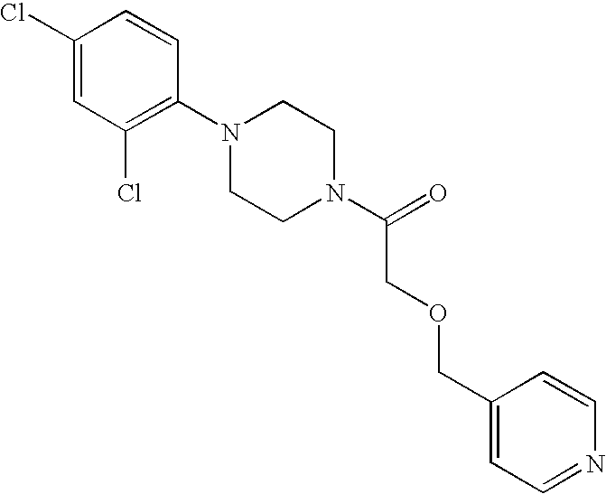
C1(Cl)=CC(Cl)=C(N2CCN(C(=O)COCC3=CC=NC=C3)CC2)C=C1
